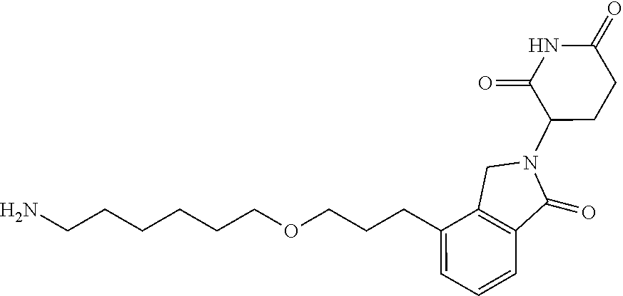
C1=C(CCCOCCCCCCN)C2=C(C=C1)C(=O)N(C1CCC(=O)NC1=O)C2
